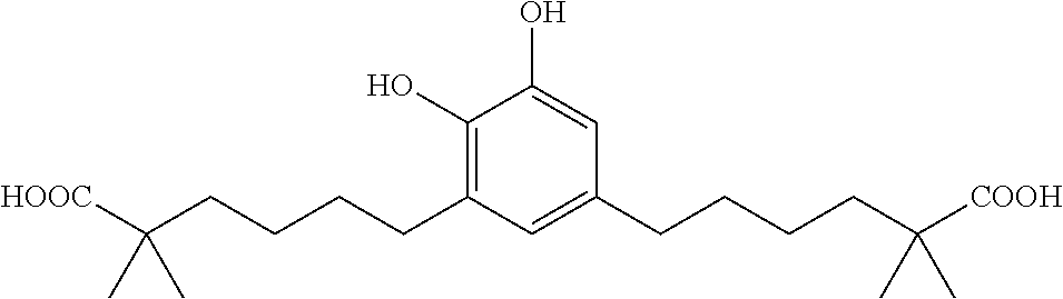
C1(O)=C(CCCCC([HOOC])(C)C)C=C(CCCCC([COOH])(C)C)C=C1O
